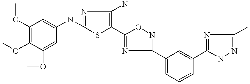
C1=C(OC)C(OC)=C(OC)C=C1NC1=NC(N)=C(C2=NC(C3=CC=CC(C4=NC(C)=NN4)=C3)=NO2)S1
